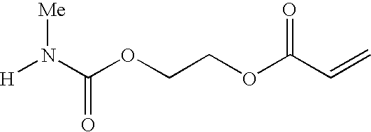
[H]N([Me])C(=O)OCCOC(C=C)=O
